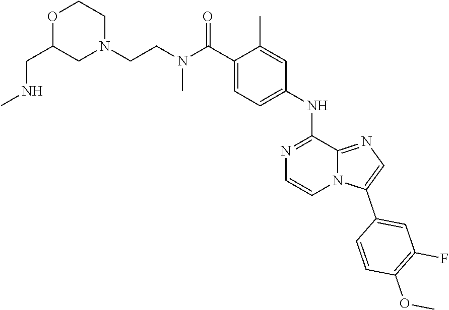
O1C(CNC)CN(CCN(C)C(C2=CC=C(NC3=NC=CN4C3=NC=C4C3=CC(F)=C(OC)C=C3)C=C2C)=O)CC1
